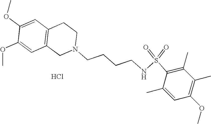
C1=C(OC)C(OC)=CC2=C1CCN(CCCCNS(=O)(=O)C1=C(C)C(C)=C(OC)C=C1C)C2.Cl
